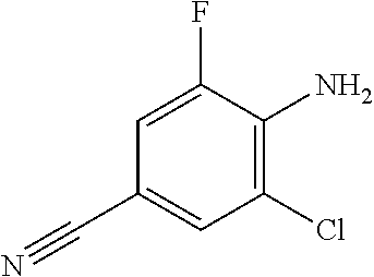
C1(N)=C(Cl)C=C(C#N)C=C1F
